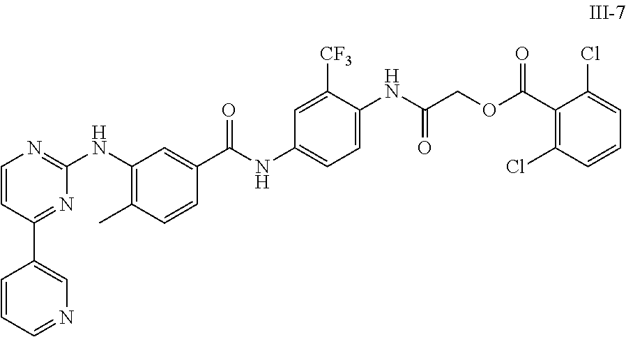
C1=CC(C2=CN=CC=C2)=NC(NC2=C(C)C=CC(C(NC3=CC=C(NC(COC(C4=C(Cl)C=CC=C4Cl)=O)=O)C([CF3])=C3)=O)=C2)=N1
